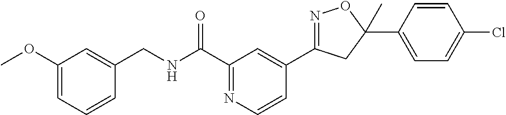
C1=CC=C(OC)C=C1CNC(C1=NC=CC(C2=NOC(C3=CC=C(Cl)C=C3)(C)C2)=C1)=O
